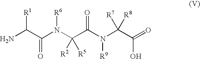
NC(C(N(C(C(N(C(C(=O)O)([R8])[R7])[R9])=O)([R5])[R2])[R6])=O)[R1]
